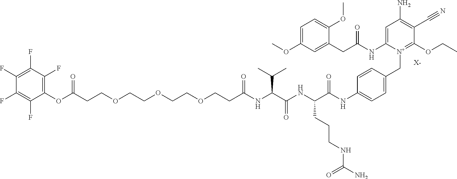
C(CCOCCOCCOCCC(NC(C(NC(C(NC1=CC=C(C[N+]2=C(OCC)C(C#N)=C(N)C=C2NC(CC2=CC(OC)=CC=C2OC)=O)C=C1)=O)CCCNC(N)=O)=O)C(C)C)=O)(OC1=C(F)C(F)=C(F)C(F)=C1F)=O.[X-]
